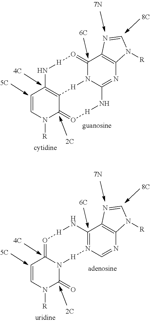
C1=CN([R])C2=O[H]NC3=NC4=C(C5=O[H]NC1=C2[H]N35)N=CN4[R].C1=CN([R])C(=O)N2C1=O[H]NC1=N(C=NC3=C1N=CN3[R])[H]2
